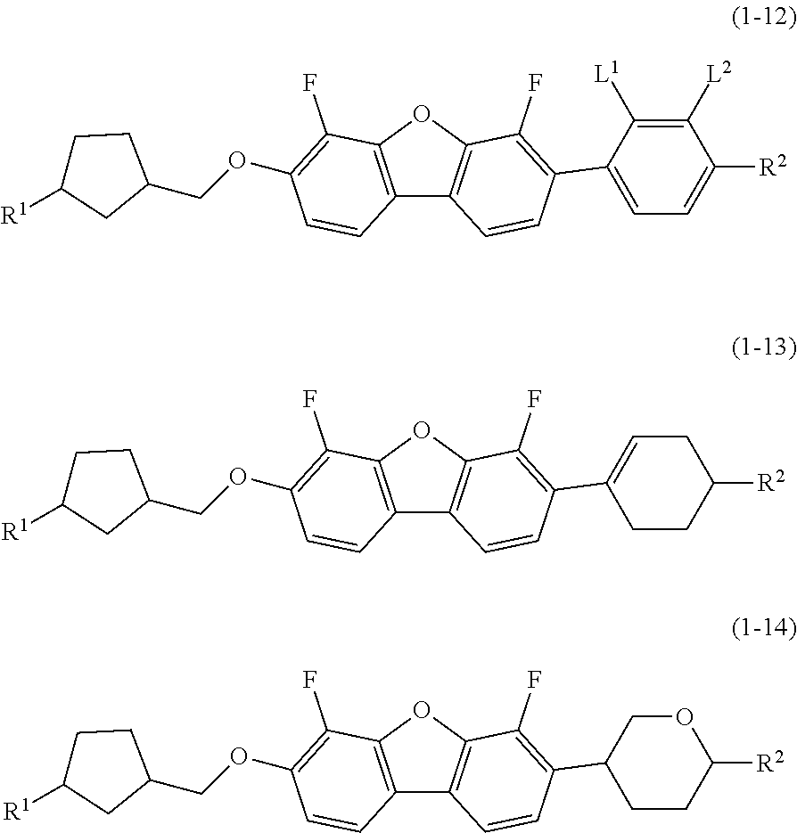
C12=C(OC3=C1C=CC(C1=CC=C([R2])C([L2])=C1[L1])=C3F)C(F)=C(OCC1CCC([R1])C1)C=C2.C12=C(OC3=C1C=CC(C1=CCC([R2])CC1)=C3F)C(F)=C(OCC1CCC([R1])C1)C=C2.C12=C(OC3=C1C=CC(C1CCC([R2])OC1)=C3F)C(F)=C(OCC1CCC([R1])C1)C=C2
